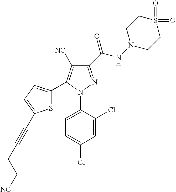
C1(C(NN2CCS(=O)(=O)CC2)=O)=NN(C2=CC=C(Cl)C=C2Cl)C(C2=CC=C(C#CCC[NC])S2)=C1[NC]
